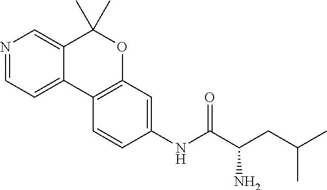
N1=CC=C2C(=C1)C(C)(C)OC1=C2C=CC(NC(C(CC(C)C)N)=O)=C1
